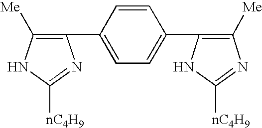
C1=CC(C2=C([Me])NC([nC4H9])=N2)=CC=C1C1=C([Me])N=C([nC4H9])N1
